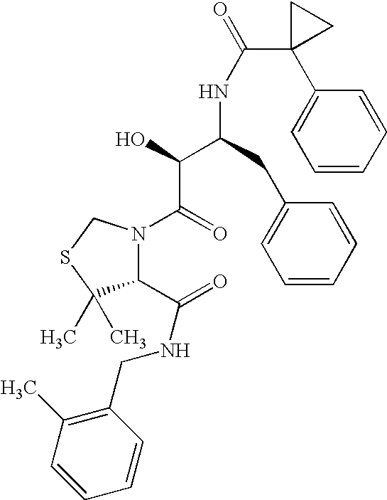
OC(C(CC1=CC=CC=C1)NC(=O)C1(C2=CC=CC=C2)CC1)C(=O)N1C(C(=O)NCC2=C(C)C=CC=C2)C(C)(C)SC1
